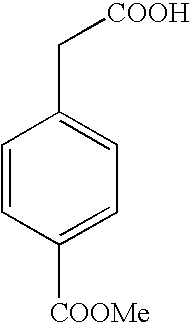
C1=CC([COOMe])=CC=C1C[COOH]
